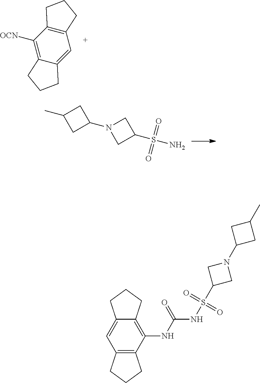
C1([OCN])=C2C(=CC3=C1CCC3)CCC2.C1N(C2CC(C)C2)CC1S(N)(=O)=O.C12=C(NC(=O)NS(C3CN(C4CC(C)C4)C3)(=O)=O)C3=C(C=C1CCC2)CCC3
